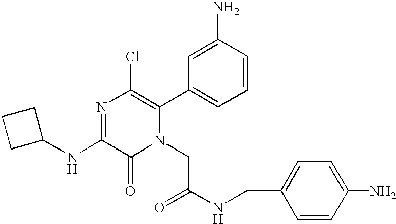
N1=C(NC2CCC2)C(=O)N(CC(=O)NCC2=CC=C(N)C=C2)C(C2=CC=CC(N)=C2)=C1Cl
